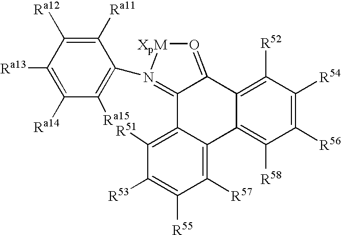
C1([Ra13])=C([Ra14])C([Ra15])=C(N2=C3C4=C([R51])C([R53])=C([R55])C([R57])=C4C4=C([R58])C([R56])=C([R54])C([R52])=C4C3=O[XpM]2)C([Ra11])=C1[Ra12]
